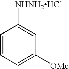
C1=CC=C([OMe])C=C1[NHNH2HCl]
